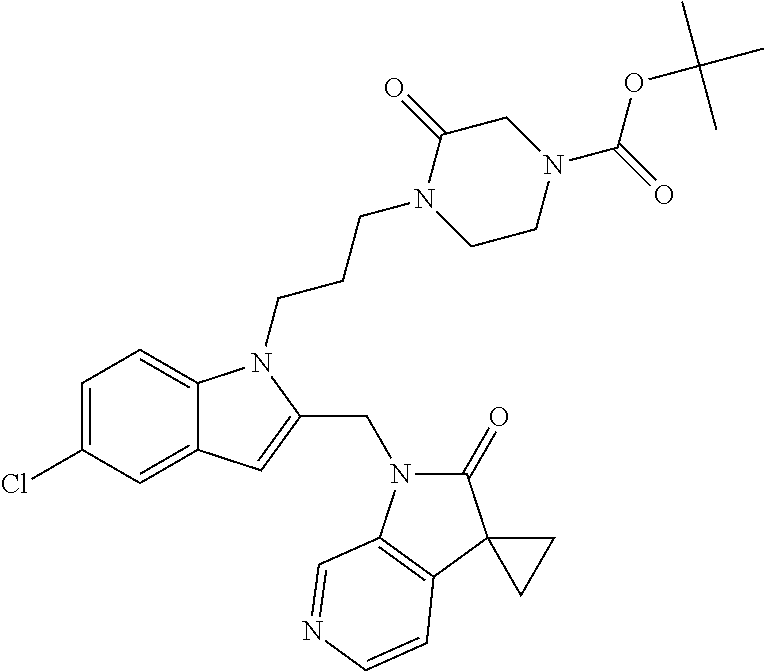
C1=C(Cl)C=C2C(=C1)N(CCCN1CCN(C(OC(C)(C)C)=O)CC1=O)C(CN1C(=O)C3(C4=C1C=NC=C4)CC3)=C2
